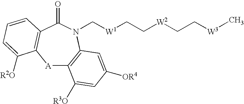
[A]1C2=C(N(C[W1]CC[W2]CC[W3]C)C(=O)C3=C1C([R2O])=CC=C3)C=C([OR4])C=C2[R3O]
